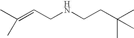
CC(=CCNCCC(C)(C)C)C
